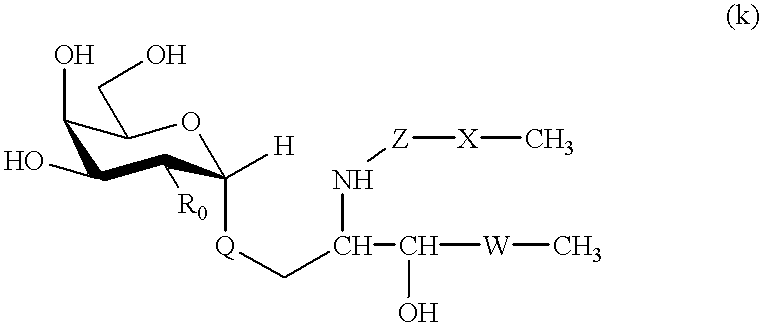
O1C([Q]CC(N[Z][X]C)C([W]C)O)([H])C([R0])C(O)C(O)C1CO
